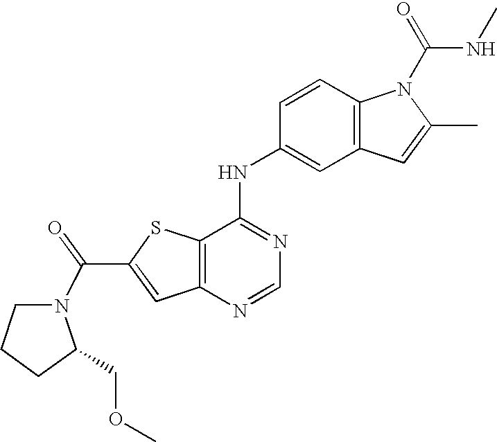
C12=C(C(NC3=CC4=C(C=C3)N(C(=O)NC)C(C)=C4)=NC=N1)SC(C(=O)N1CCCC1COC)=C2
